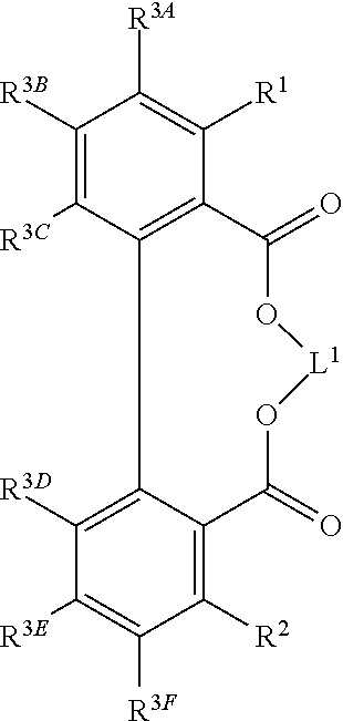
C1([R3B])=C([R3C])C2=C(C([R1])=C1[R3A])C(=O)O[L1]OC(=O)C1=C([R2])C([R3F])=C([R3E])C([R3D])=C21
